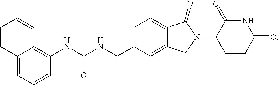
C1=C(CNC(NC2=C3C(=CC=C2)C=CC=C3)=O)C=C2C(=C1)C(=O)N(C1CCC(=O)NC1=O)C2
